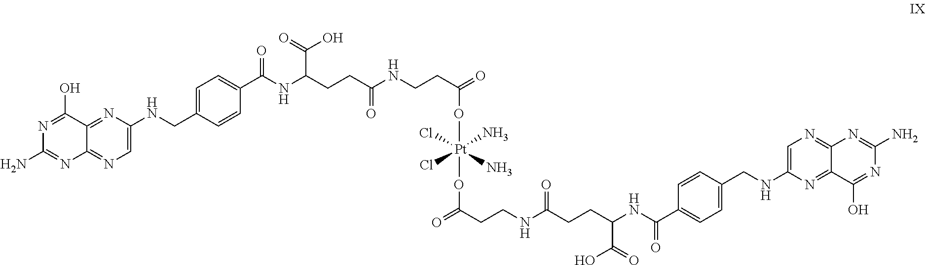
C1=C(NCC2=CC=C(C(NC(CCC(NCCC(=O)O[Pt](OC(CCNC(CCC(NC(C3=CC=C(CNC4=CN=C5C(=N4)C(O)=NC(N)=N5)C=C3)=O)C(=O)O)=O)=O)(Cl)(N)(Cl)N)=O)C(=O)O)=O)C=C2)N=C2C(=N1)N=C(N)N=C2O
